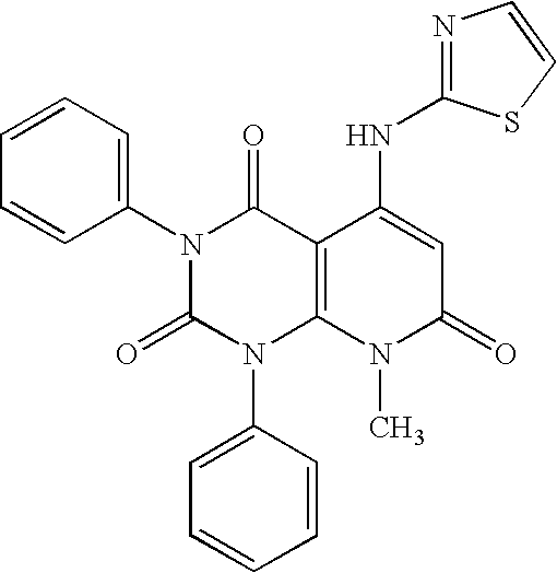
N1(C2=CC=CC=C2)C(=O)N(C2=CC=CC=C2)C2=C(C1=O)C(NC1=NC=CS1)=CC(=O)N2C
